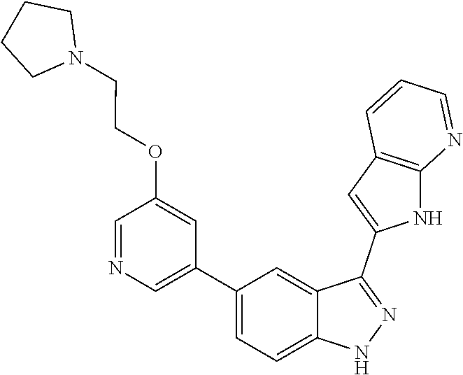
C1(C2=CN=CC(OCCN3CCCC3)=C2)=CC=C2C(=C1)C(C1=CC3=C(N1)N=CC=C3)=NN2
